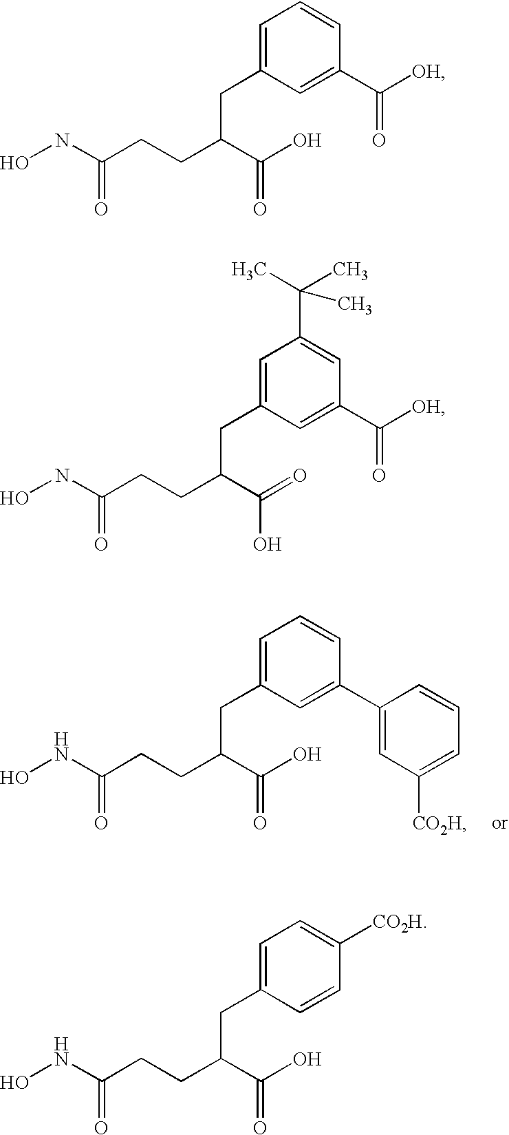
ONC(CCC(C(O)=O)CC1=CC=CC(C2=CC([CO2H])=CC=C2)=C1)=O.ONC(CCC(CC1=CC=CC(C([OH])=O)=C1)C(=O)O)=O.ONC(CCC(CC1=CC(C(C)(C)C)=CC(C([OH])=O)=C1)C(=O)O)=O.ONC(CCC(C(O)=O)CC1=CC=C([CO2H])C=C1)=O
